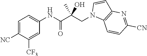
C1=C([NC])C([CF3])=CC(NC(C(CN2C3=C(C=C2)N=C([CN])C=C3)(O)C)=O)=C1
